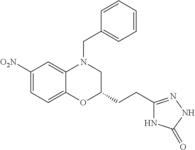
C1([O2N])=CC=C2C(=C1)N(CC1=CC=CC=C1)CC(CCC1=NNC(=O)N1)O2
